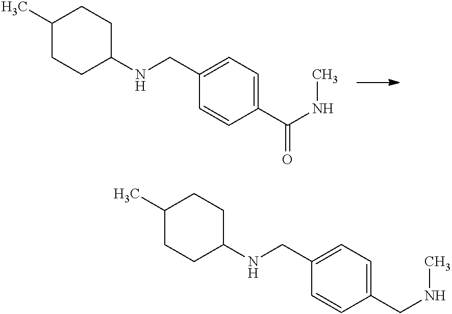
C1(C)CCC(NCC2=CC=C(C(NC)=O)C=C2)CC1.C1(C)CCC(NCC2=CC=C(CNC)C=C2)CC1
